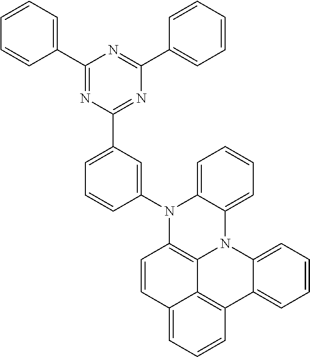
C1=CC=C2C(=C1)N(C1=CC(C3=NC(C4=CC=CC=C4)=NC(C4=CC=CC=C4)=N3)=CC=C1)C1=C3N2C2=CC=CC=C2C2=C3C(=CC=C2)C=C1
